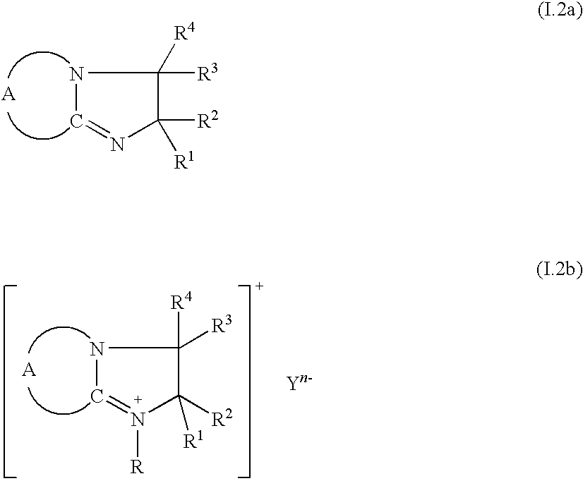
N1C=NC([R2])([R1])C1([R3])[R4].N1C=N([R])C([R2])([R1])C1([R3])[R4].[Yn-]
